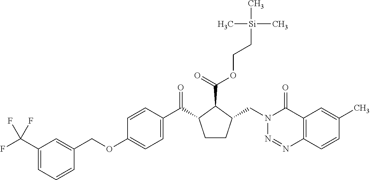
C1(C(F)(F)F)=CC=CC(COC2=CC=C(C(=O)C3CCC(CN4N=NC5=C(C4=O)C=C(C)C=C5)C3C(OCC[Si](C)(C)C)=O)C=C2)=C1
